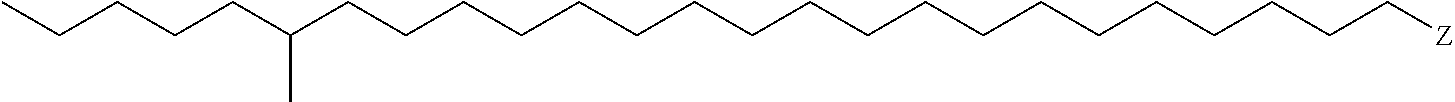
C(CCCCCCCCCCCCCCCCCCC[Z])(CCCCC)C
